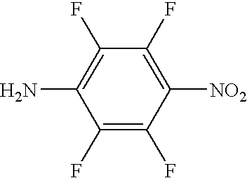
C1(F)=C(F)C([NO2])=C(F)C(F)=C1N
